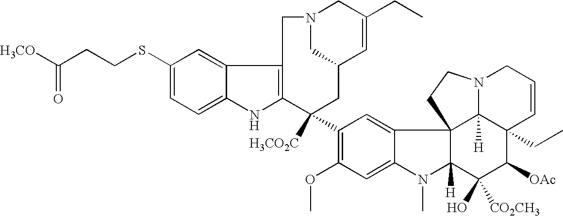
C1(SCCC([H3CO])=O)=CC=C2C(=C1)C1=C(N2)C([H3CO2C])(C2=C(OC)C=C3C(=C2)C24C([H])(N3C)C(O)([CO2CH3])C([OAc])C3(CC)C2([H])N(CC=C3)CC4)CC2C=C(CC)CN(C2)C1
